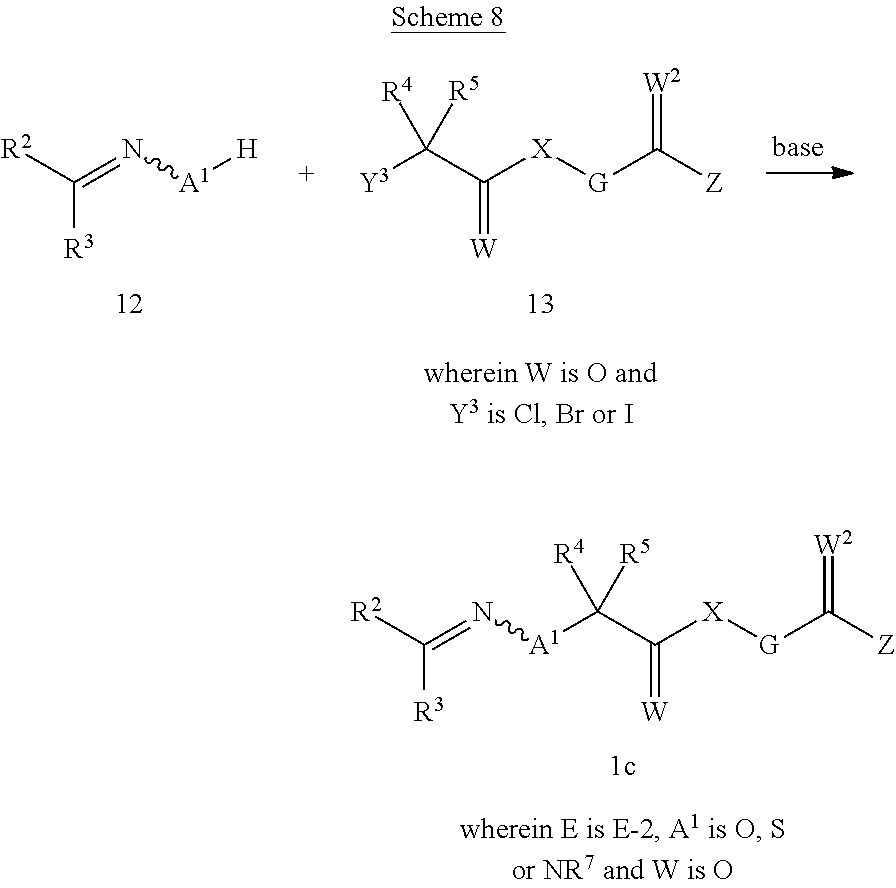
[R2]C(=N[A1][H])[R3].[Y3]C(C([X][G]C([Z])=[W2])=[W])([R4])[R5].[R2]C(=N[A1]C(C([X][G]C([Z])=[W2])=[W])([R4])[R5])[R3]
